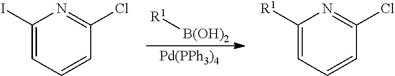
[R1][B(OH)2].[Pd(PPh3)4].C1(I)=CC=CC(Cl)=N1.C1([R1])=CC=CC(Cl)=N1
